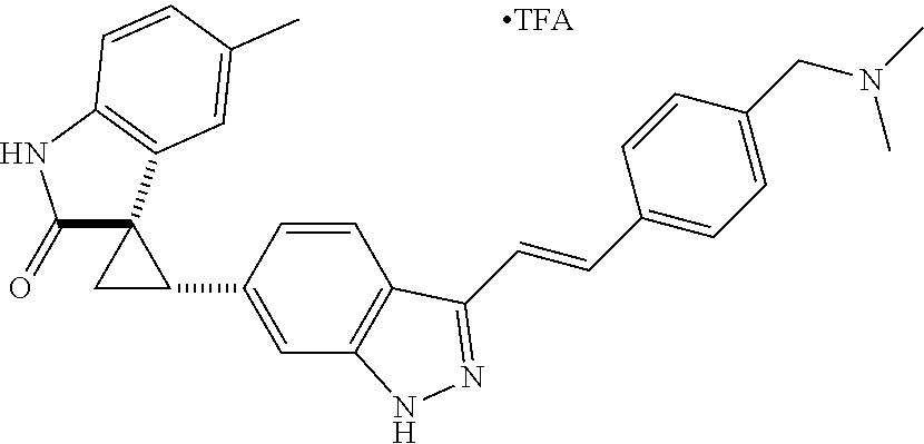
C1(=O)C2(C3=C(N1)C=CC(C)=C3)CC2C1=CC2=C(C=C1)C(C=CC1=CC=C(CN(C)C)C=C1)=NN2
